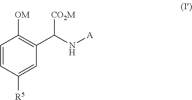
C1(C(N[A])[CO2M])=C([OM])C=CC([R5])=C1
